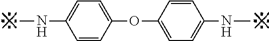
C1=CC(OC2=CC=C(NC)C=C2)=CC=C1NC
